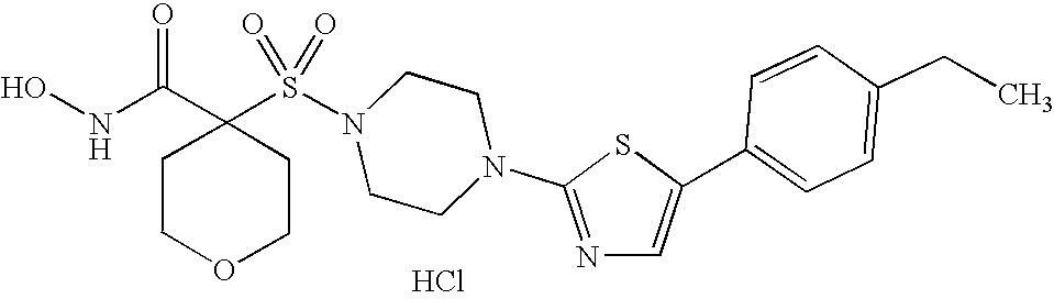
Cl.C1(S(N2CCN(C3=NC=C(C4=CC=C(CC)C=C4)S3)CC2)(=O)=O)(C(NO)=O)CCOCC1
